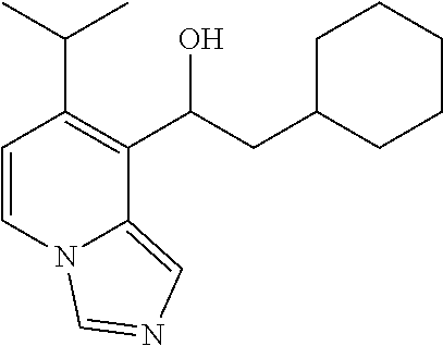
C(C1CCCCC1)C(C1=C(C(C)C)C=CN2C1=CN=C2)O
